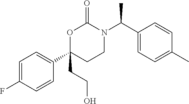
C1=C(F)C=CC(C2(CCO)CCN(C(C3=CC=C(C)C=C3)C)C(=O)O2)=C1
